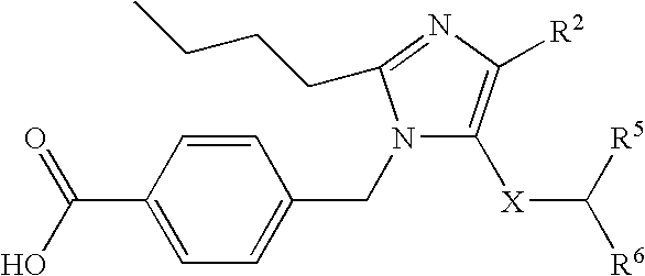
C(C1=CC=C(CN2C([X]C([R5])[R6])=C([R2])N=C2CCCC)C=C1)(O)=O
